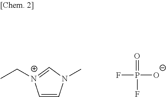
[N+]1(CC)=CN(C)C=C1.FP(=O)([O-])F
